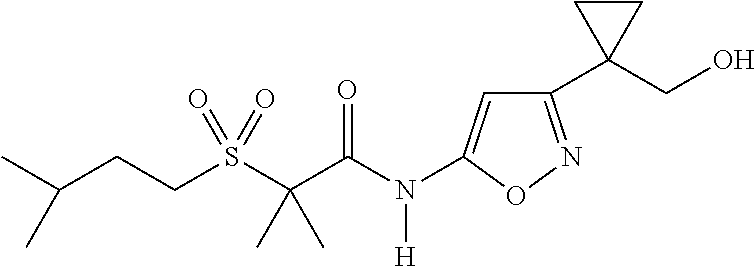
C(S(C(C(N(C1=CC(C2(CO)CC2)=NO1)[H])=O)(C)C)(=O)=O)CC(C)C
